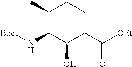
[OEt]C(CC(C(N[Boc])C(C)CC)O)=O
